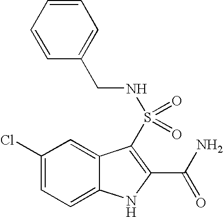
C1(Cl)=CC=C2C(=C1)C(S(=O)(=O)NCC1=CC=CC=C1)=C(C(N)=O)N2
